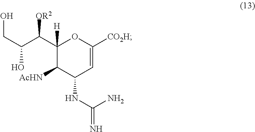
C1(C(C(CO)O)[OR2])([H])C([AcHN])C(NC(N)=N)C=C([CO2H])O1
